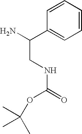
C1=CC=CC=C1C(N)CNC(=O)OC(C)(C)C
